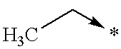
CC->*
